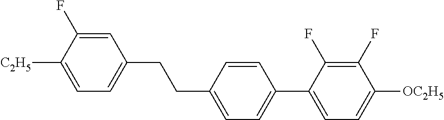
C1=C(F)C([C2H5])=CC=C1CCC1=CC=C(C2=CC=C([OC2H5])C(F)=C2F)C=C1
